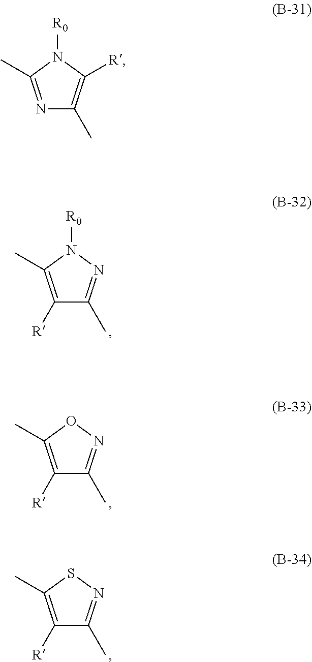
N1=C(C)N([R0])C([R])=C1C.C1([R])=C(C)N([R0])N=C1C.C1([R])=C(C)ON=C1C.C1([R])=C(C)SN=C1C
